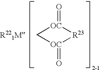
[R221M].[OC]1(=O)C[OC](=O)[R23]1
